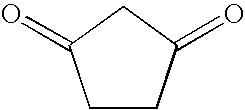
C1CC(=O)CC1=O
